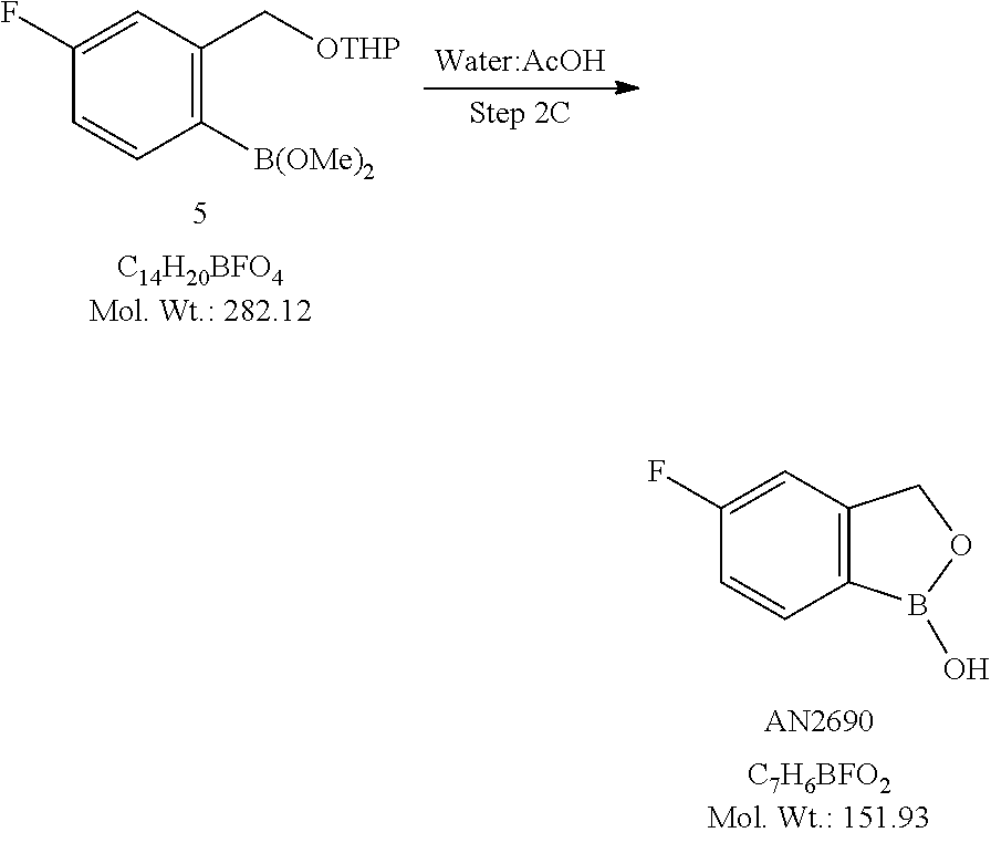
C1(F)=CC2=C(C=C1)B(O)OC2.C1(F)=CC(C[OTHP])=C([B(OMe)2])C=C1
